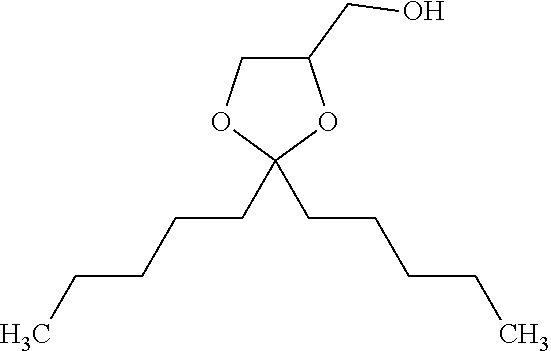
C1(CO)COC(CCCCC)(CCCCC)O1
